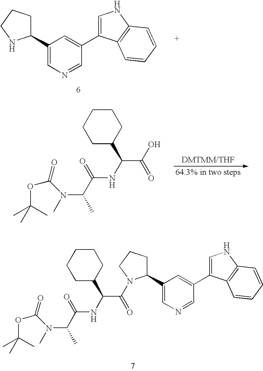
C1CCCC(C(NC(C(N(C)C(=O)OC(C)(C)C)C)=O)C(=O)N2C(C3=CN=CC(C4=CNC5=C4C=CC=C5)=C3)CCC2)C1.C1=C(C2=CC(C3CCCN3)=CN=C2)C2=C(N1)C=CC=C2.C1CCCC(C(NC(C(N(C)C(=O)OC(C)(C)C)C)=O)C(O)=O)C1
